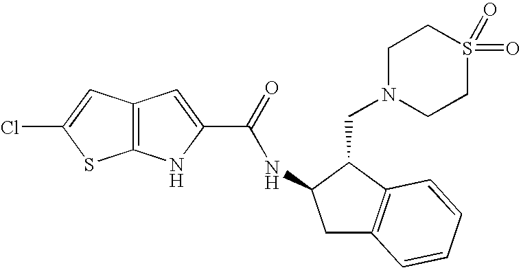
C12=C(NC(C(=O)NC3CC4=C(C3CN3CCS(=O)(=O)CC3)C=CC=C4)=C1)SC(Cl)=C2
